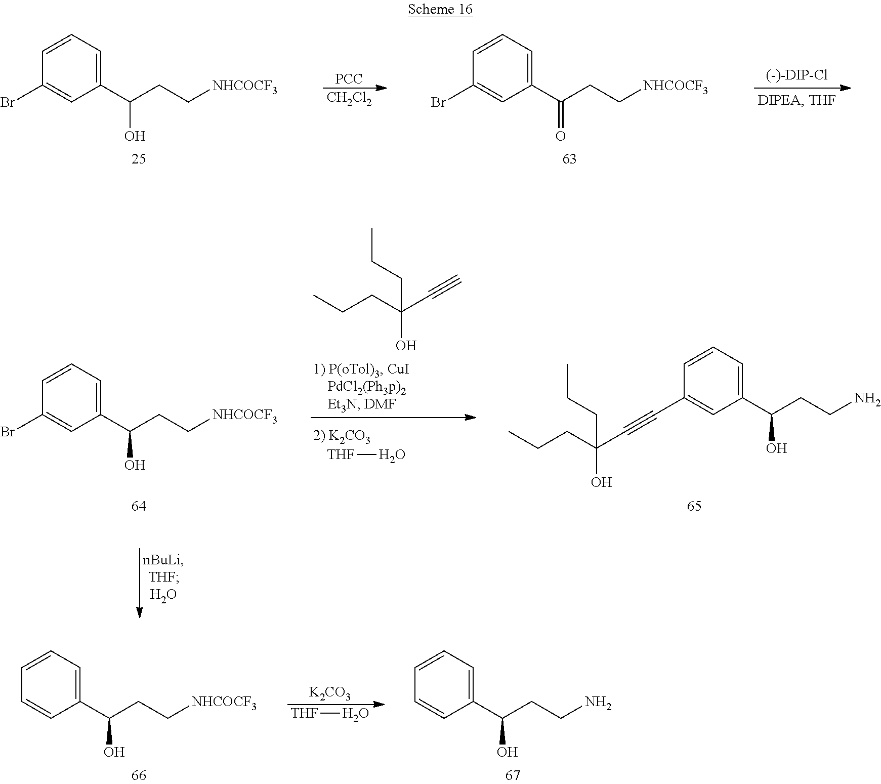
C1=CC=C(C(CC[NHCOCF3])O)C=C1Br.C1=CC=C(C(CC[NHCOCF3])=O)C=C1Br.[PCC].[CH2Cl2].[THF]O.C(C(CCC)(CCC)O)#C.C1=CC=C(C(CC[NHCOCF3])O)C=C1Br.C1=CC=C(C(CCN)O)C=C1C#CC(CCC)(CCC)O.[K2CO3].[THF]O.C1=CC=C(C(CC[NHCOCF3])O)C=C1.C1=CC=C(C(CCN)O)C=C1
